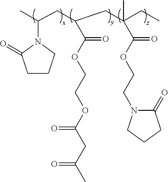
N1(C(C)CC(CC(CC)(C(OCCN2C(=O)CCC2)=O)C)C(OCCOC(CC(C)=O)=O)=O)C(=O)CCC1
